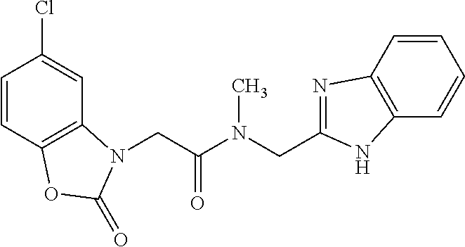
C1=CC2=C(C=C1Cl)N(CC(N(CC1=NC3=C(C=CC=C3)N1)C)=O)C(=O)O2
